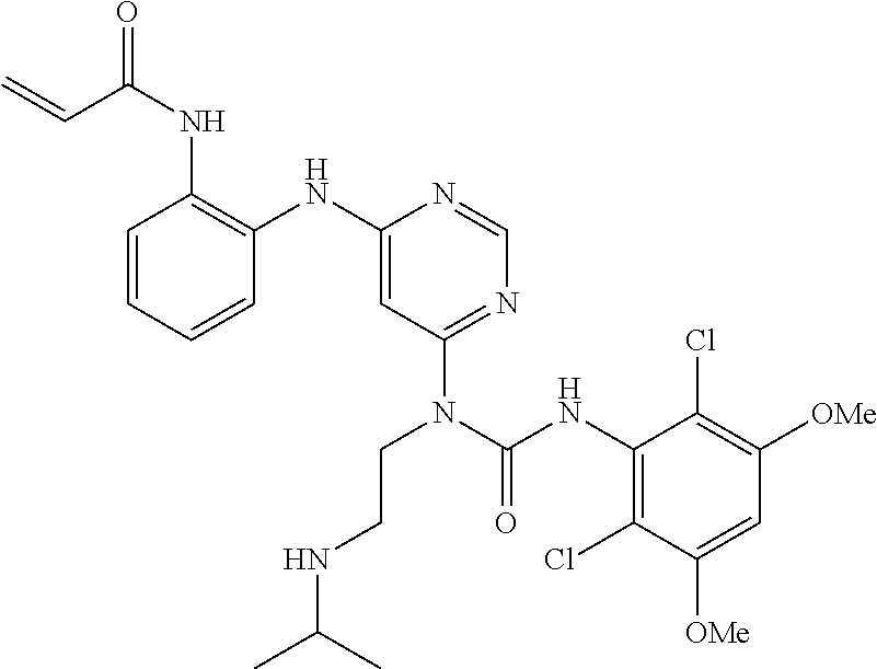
C1=CC=CC(NC2=CC(N(C(NC3=C(Cl)C([OMe])=CC([OMe])=C3Cl)=O)CCNC(C)C)=NC=N2)=C1NC(C=C)=O
